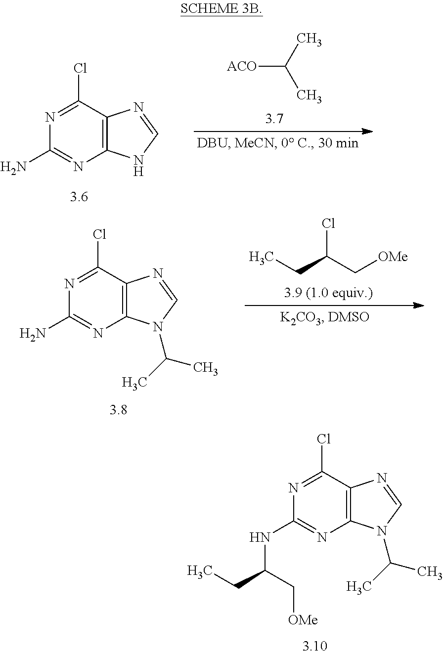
C12=C(C(Cl)=NC(NC(CC)C[OMe])=N1)N=CN2C(C)C.C12=C(C(Cl)=NC(N)=N1)N=CN2.[ACO]C(C)C.C12=C(C(Cl)=NC(N)=N1)N=CN2C(C)C.CCC(C[OMe])Cl
